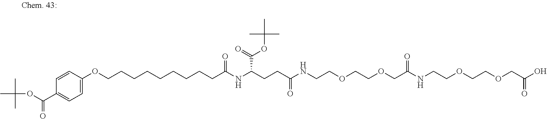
C1(OCCCCCCCCCC(NC(C(OC(C)(C)C)=O)CCC(=O)NCCOCCOCC(NCCOCCOCC(O)=O)=O)=O)=CC=C(C(OC(C)(C)C)=O)C=C1
